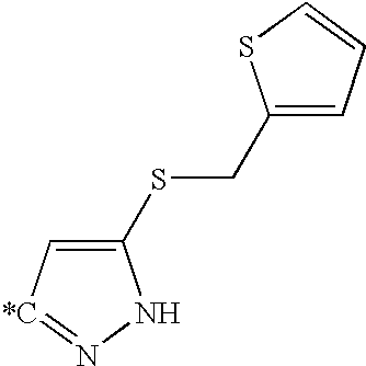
C1(SCC2=CC=CS2)=C[*C]=NN1
